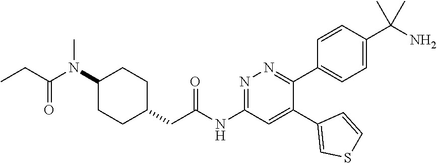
CN(C(CC)=O)C1CCC(CC(=O)NC2=NN=C(C3=CC=C(C(N)(C)C)C=C3)C(C3=CSC=C3)=C2)CC1
